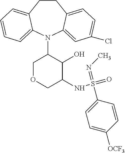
C12=CC=CC=C1N(C1COCC(NS(=O)(=NC)C3=CC=C([OCF3])C=C3)C1O)C1=CC(Cl)=CC=C1CC2
